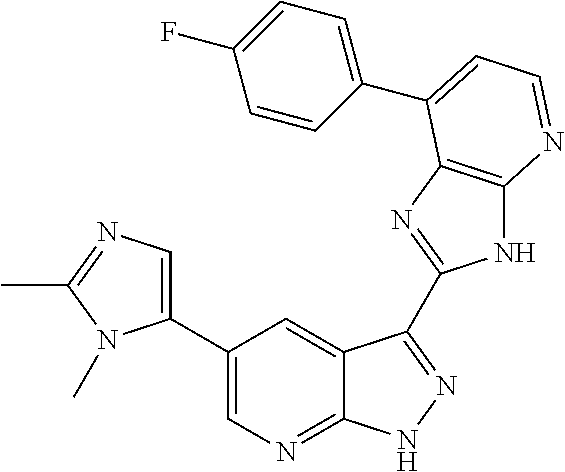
C1(C2=CN=C3C(=C2)C(C2=NC4=C(N2)N=CC=C4C2=CC=C(F)C=C2)=NN3)=CN=C(C)N1C
